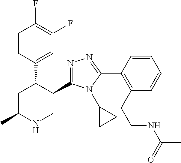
C1(C2=NN=C(C3=C(CCNC(C)=O)C=CC=C3)N2C2CC2)C(C2=CC(F)=C(F)C=C2)CC(C)NC1
